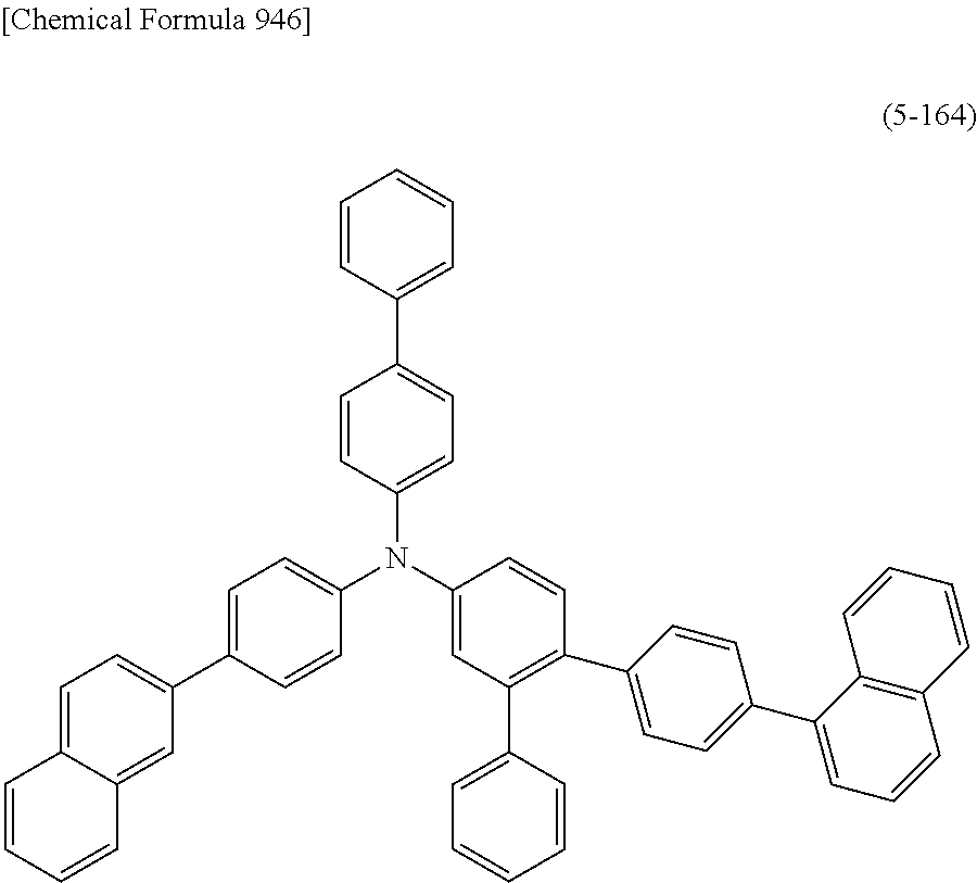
C1=CC(C2=CC=C(N(C3=CC=C(C4=CC=C5C(=C4)C=CC=C5)C=C3)C3=CC(C4=CC=CC=C4)=C(C4=CC=C(C5=CC=CC6=C5C=CC=C6)C=C4)C=C3)C=C2)=CC=C1
